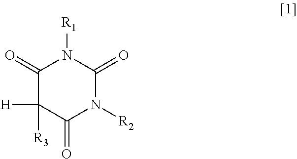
C1(=O)C([R3])([H])C(=O)N([R2])C(=O)N1[R1]
